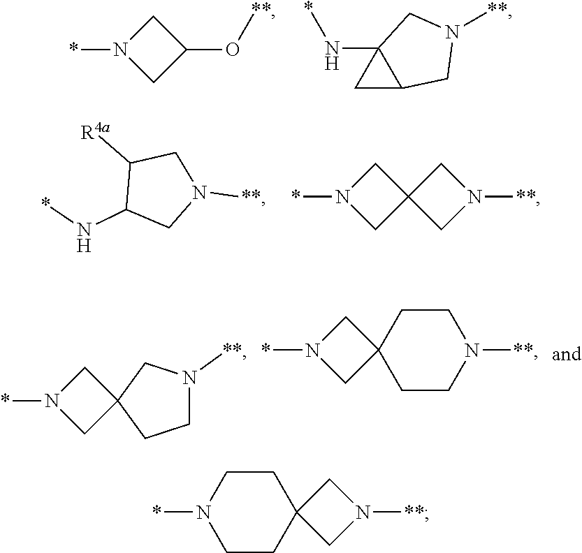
*N1CC2(C1)CCN([**])C2.*N1CC2(C1)CCN([**])CC2.N1(*)CC(O[**])C1.N1([**])CC2C(N*)(C1)C2.C1([R4a])C(N*)CN([**])C1.C1C2(CN1*)CN([**])C2.[**]N1CC2(C1)CCN(*)CC2
